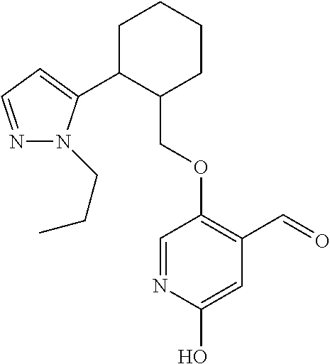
C1C(C2=CC=NN2CCC)C(COC2=C(C=O)C=C(O)N=C2)CCC1
